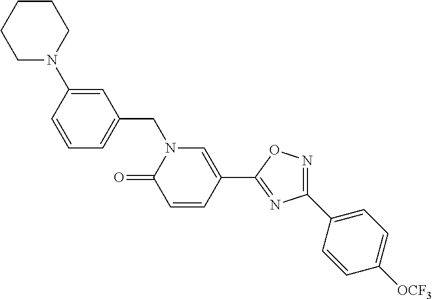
C1=CC(N2CCCCC2)=CC(CN2C(=O)C=CC(C3=NC(C4=CC=C([OCF3])C=C4)=NO3)=C2)=C1
